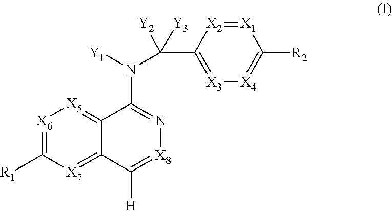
[X6]1=C([R1])[X7]=C2C(=[X5]1)C(N(C(C1=[X3][X4]=C([R2])[X1]=[X2]1)([Y2])[Y3])[Y1])=N[X8]=C2[H]
